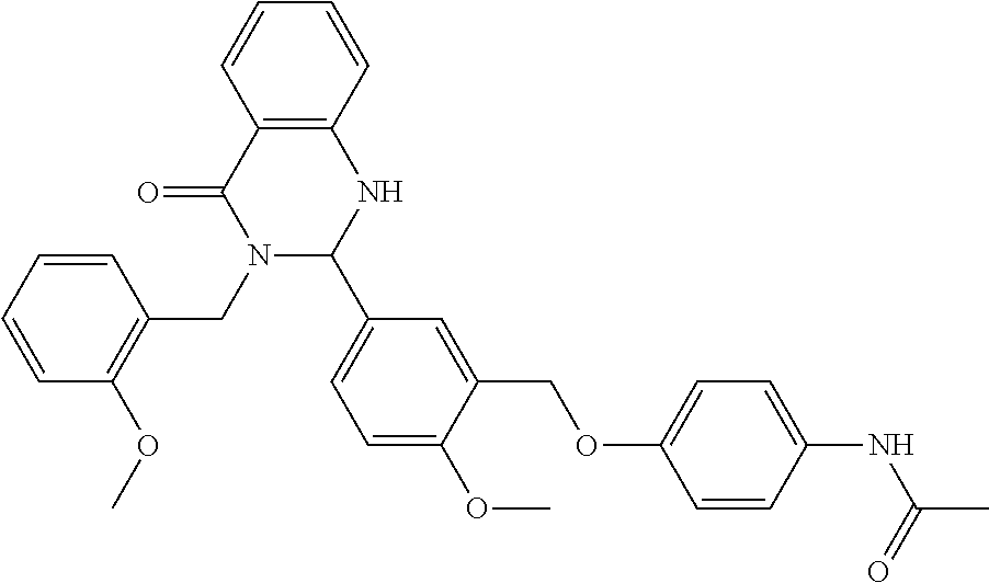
C12=C(C=CC=C1)NC(C1=CC=C(OC)C(COC3=CC=C(NC(=O)C)C=C3)=C1)N(CC1=C(OC)C=CC=C1)C2=O
